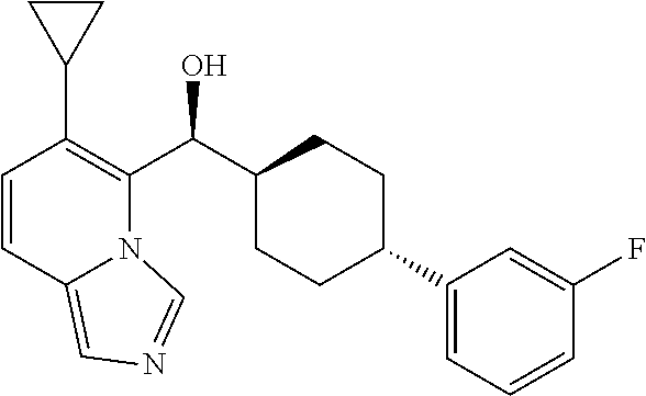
C1=CC2=CN=CN2C(C(C2CCC(C3=CC=CC(F)=C3)CC2)O)=C1C1CC1
